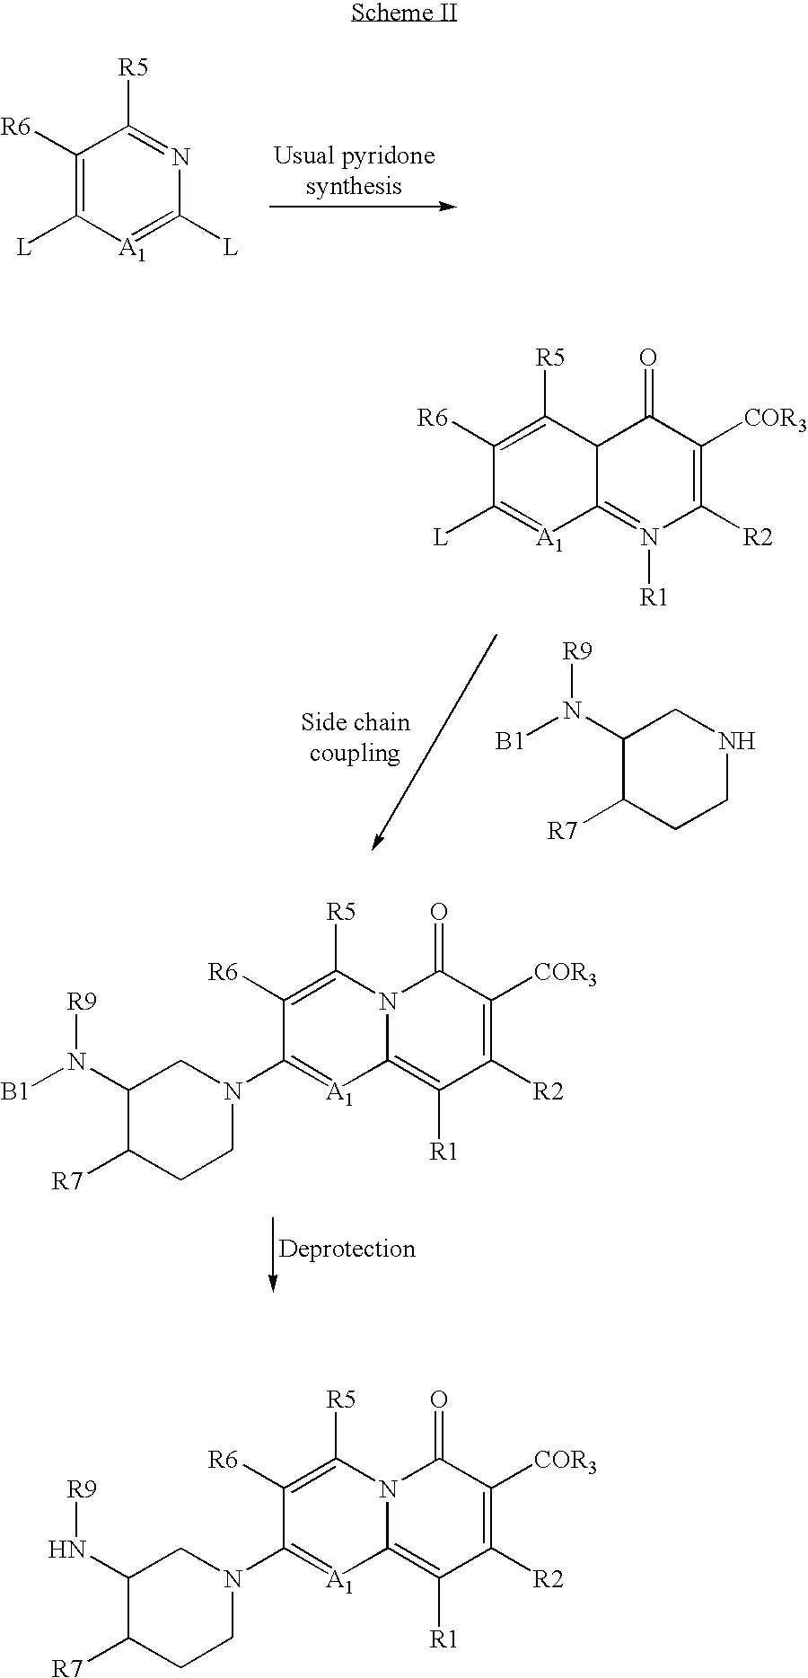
C1([R6])=C([L])[A1]=C([L])N=C1[R5].C1([R6])=C([R5])C2C(=N([R1])C([R2])=C([COR3])C2=O)[A1]=C1[L].C1(N([B1])[R9])C([R7])CCNC1.C1([R6])=C([R5])N2C(=C([R1])C([R2])=C([COR3])C2=O)[A1]=C1N1CC(N([B1])[R9])C([R7])CC1.C1([R6])=C([R5])N2C(=C([R1])C([R2])=C([COR3])C2=O)[A1]=C1N1CC(N[R9])C([R7])CC1
